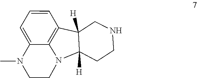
N1CC2([H])C([H])(CC1)N1C3=C2C=CC=C3N(C)CC1
